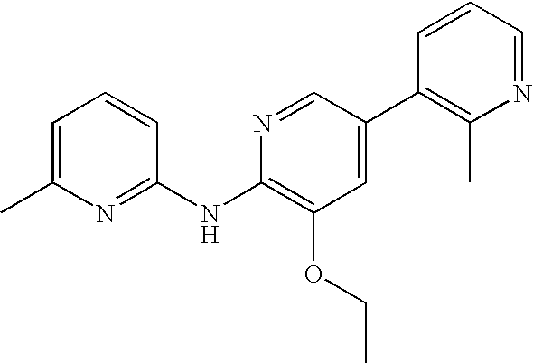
N1=C(NC2=C(OCC)C=C(C3=C(C)N=CC=C3)C=N2)C=CC=C1C
